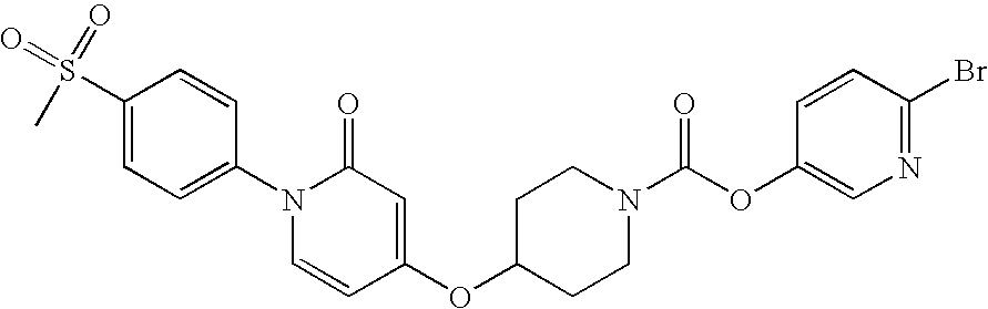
C1(S(=O)(=O)C)=CC=C(N2C=CC(OC3CCN(C(OC4=CN=C(Br)C=C4)=O)CC3)=CC2=O)C=C1
